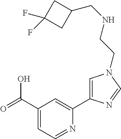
C1(C(=O)O)=CC=NC(C2=CN(CCNCC3CC(F)(F)C3)C=N2)=C1
